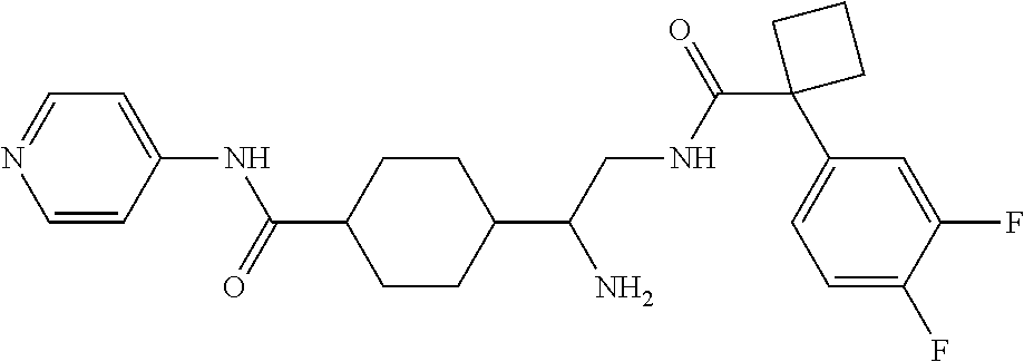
C1=CC(NC(=O)C2CCC(C(CNC(C3(C4=CC=C(F)C(F)=C4)CCC3)=O)N)CC2)=CC=N1
